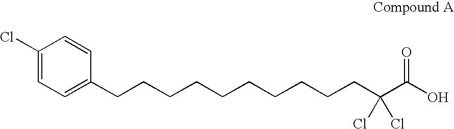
C1(Cl)=CC=C(CCCCCCCCCCC(Cl)(Cl)C(O)=O)C=C1
